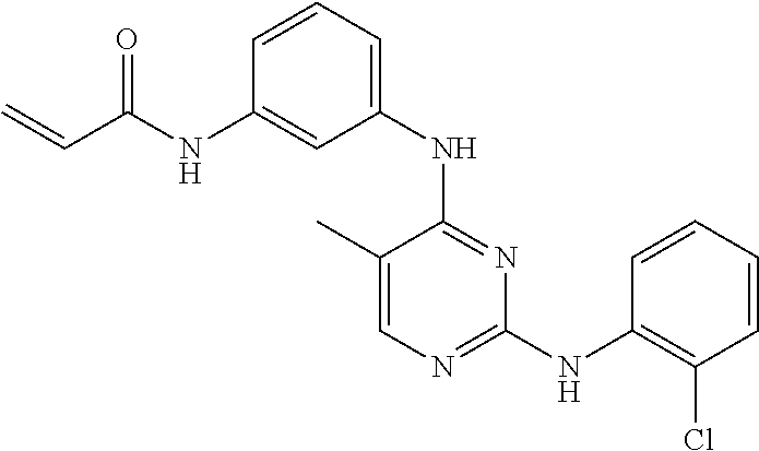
C1(C)=CN=C(NC2=C(Cl)C=CC=C2)N=C1NC1=CC=CC(NC(C=C)=O)=C1
